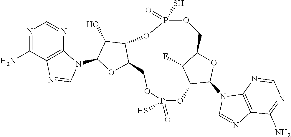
N1=C(N)C2=C(N=C1)N(C1OC3C(C1O)OP(S)(=O)OCC1OC(N4C=NC5=C4N=CN=C5N)C(OP(=O)(S)OC3)C1F)C=N2
